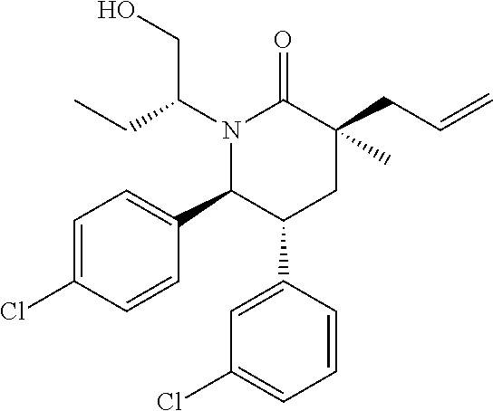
N1(C(CO)CC)C(C2=CC=C(Cl)C=C2)C(C2=CC(Cl)=CC=C2)CC(CC=C)(C)C1=O
